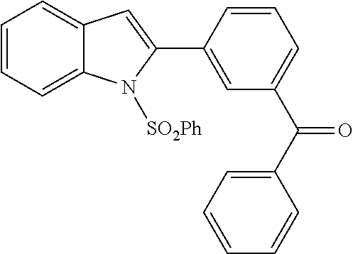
C12=CC=CC=C1C=C(C1=CC(C(C3=CC=CC=C3)=O)=CC=C1)N2[SO2Ph]
